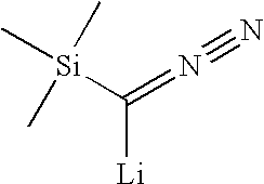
C[Si](C)(C)C(=N#N)[Li]
